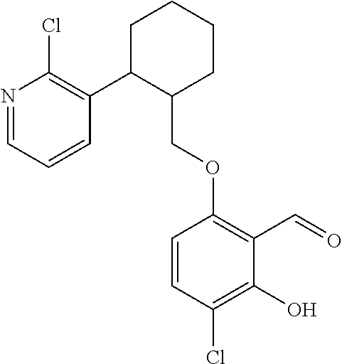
C1C(C2=C(Cl)N=CC=C2)C(COC2=C(C=O)C(O)=C(Cl)C=C2)CCC1
